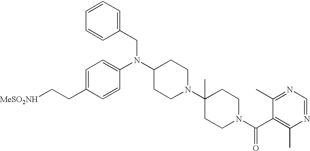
C1=CC(CN(C2CCN(C3(C)CCN(C(C4=C(C)N=CN=C4C)=O)CC3)CC2)C2=CC=C(CC[MeSO2NH])C=C2)=CC=C1
